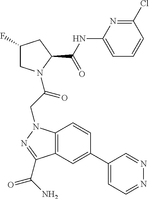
C12=C(C=C(C3=CC=NN=C3)C=C1)C(C(=O)N)=NN2CC(=O)N1CC(F)CC1C(=O)NC1=CC=CC(Cl)=N1
